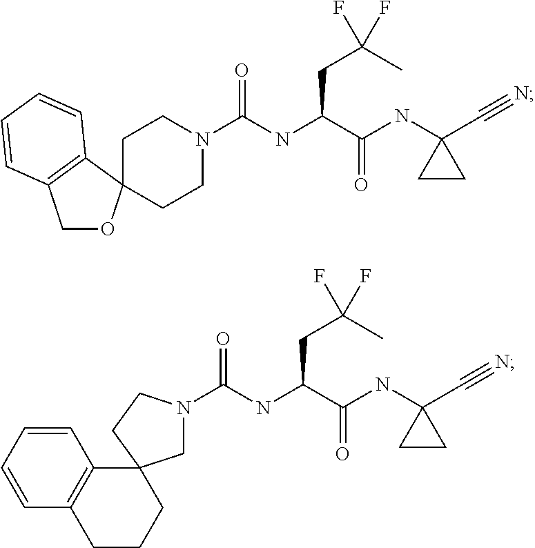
C1CN(C(NC(C(NC2(C#N)CC2)=O)CC(C)(F)F)=O)CCC12OCC1=C2C=CC=C1.C(NC(C(NC1(C#N)CC1)=O)CC(C)(F)F)(=O)N1CC2(C3=C(C=CC=C3)CCC2)CC1
